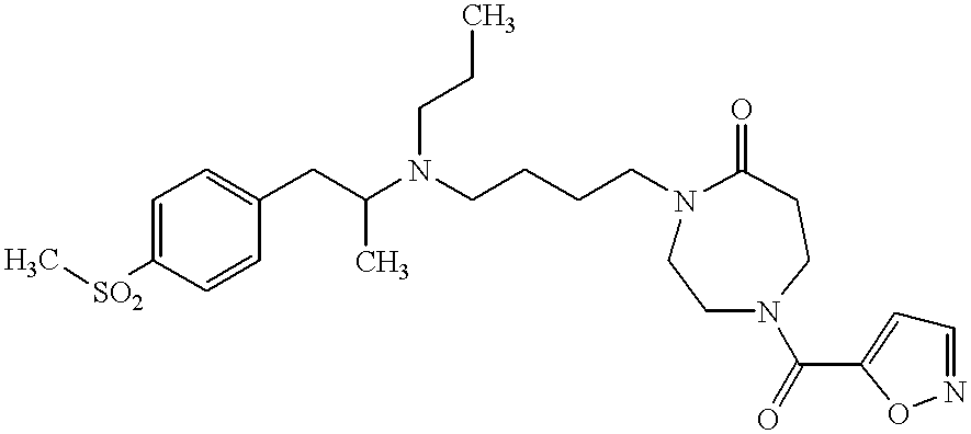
C1=CC([SO2]C)=CC=C1CC(N(CCCCN1CCN(C(=O)C2=CC=NO2)CCC1=O)CCC)C
